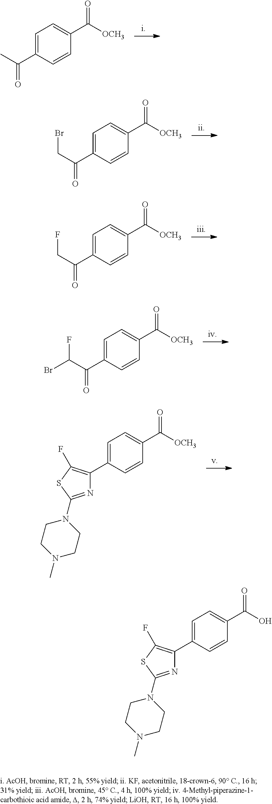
C1=C(C(C)=O)C=CC(C([OCH3])=O)=C1.C1=C(C(CBr)=O)C=CC(C([OCH3])=O)=C1.C1=C(C(CF)=O)C=CC(C([OCH3])=O)=C1.C1=C(C(C(F)Br)=O)C=CC(C([OCH3])=O)=C1.C1=C(C2=C(F)SC(N3CCN(C)CC3)=N2)C=CC(C([OCH3])=O)=C1.C1=C(C2=C(F)SC(N3CCN(C)CC3)=N2)C=CC(C(O)=O)=C1
